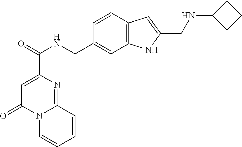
C1=C(C(=O)NCC2=CC3=C(C=C2)C=C(CNC2CCC2)N3)N=C2N(C1=O)C=CC=C2
